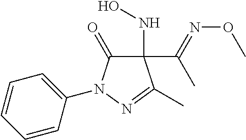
C1(C(=NOC)C)(NO)C(=O)N(C2=CC=CC=C2)N=C1C
